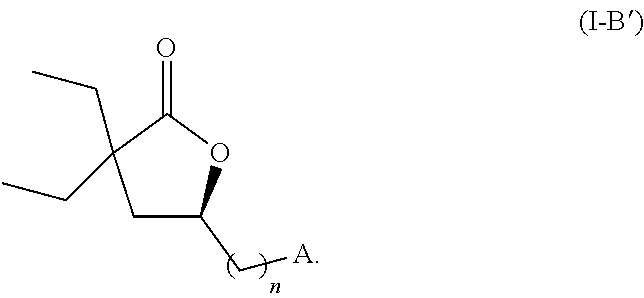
O=C1C(CC)(CC)CC(C[A])O1
